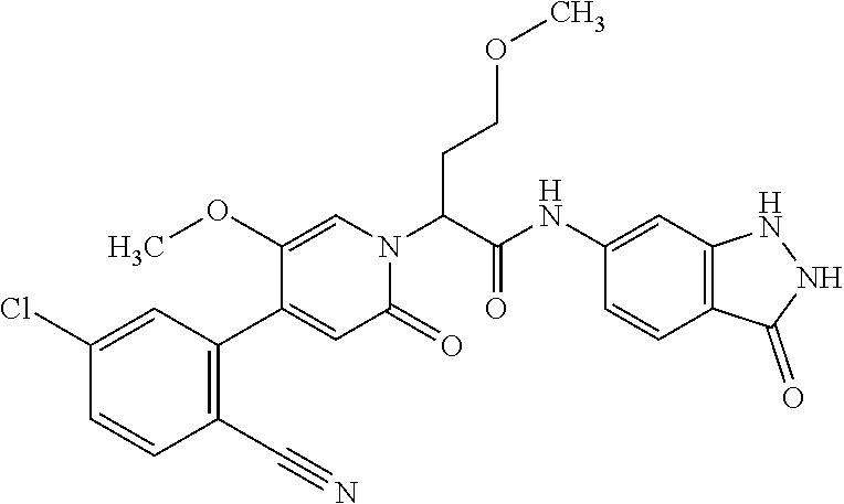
C1(NC(=O)C(N2C(=O)C=C(C3=C(C#N)C=CC(Cl)=C3)C(OC)=C2)CCOC)=CC2=C(C=C1)C(=O)NN2
